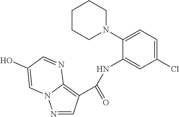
C1(Cl)=CC=C(N2CCCCC2)C(NC(C2=C3N(N=C2)C=C(O)C=N3)=O)=C1
